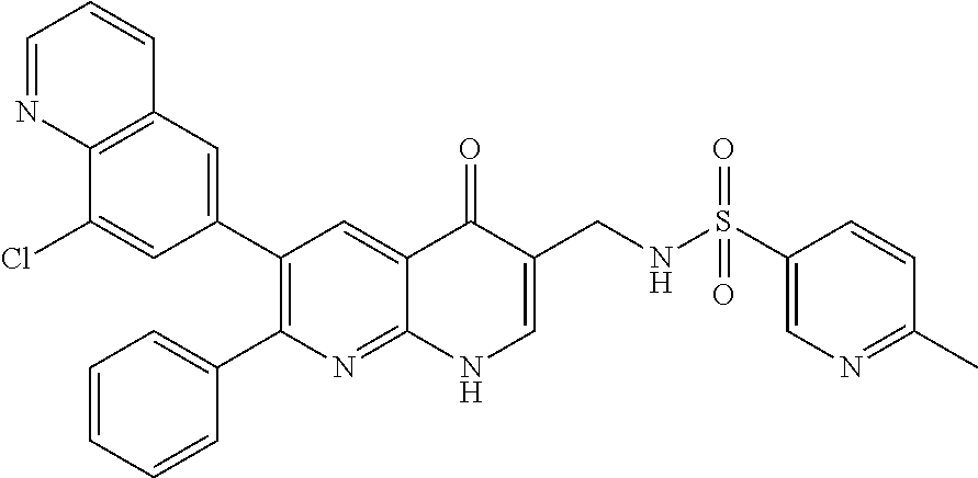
C12=C(C=C(C3=C(C4=CC=CC=C4)N=C4C(=C3)C(=O)C(CNS(C3=CN=C(C)C=C3)(=O)=O)=CN4)C=C1Cl)C=CC=N2
